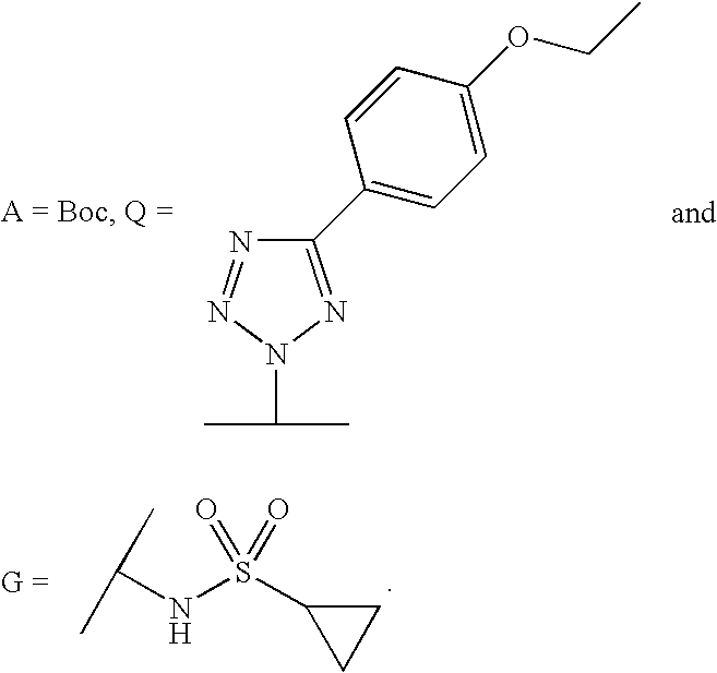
C(NS(C1CC1)(=O)=O)(C)C.N1=NN(C(C)C)N=C1C1=CC=C(OCC)C=C1
